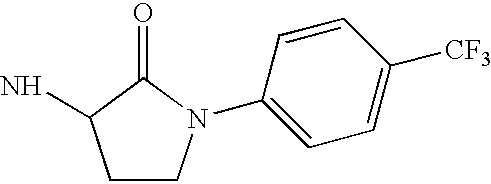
C1CN(C2=CC=C([CF3])C=C2)C(=O)C1N
